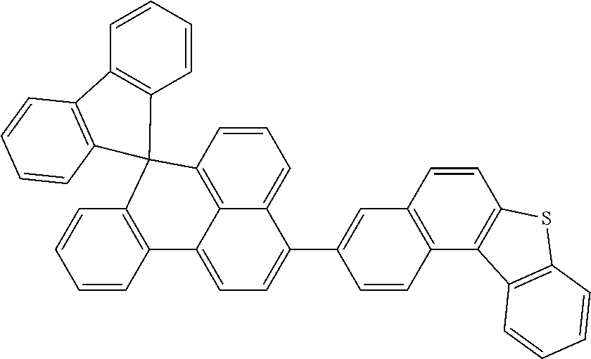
C1=CC2=C3C(=C1)C(C1=CC4=C(C=C1)C1=C(C=C4)SC4=C1C=CC=C4)=CC=C3C1=C(C=CC=C1)C21C2=C(C=CC=C2)C2=C1C=CC=C2
